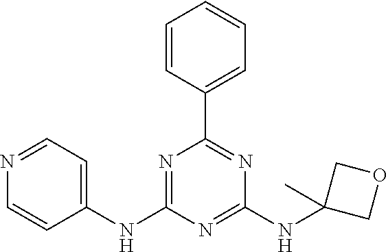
C1=CC(C2=NC(NC3(C)COC3)=NC(NC3=CC=NC=C3)=N2)=CC=C1
